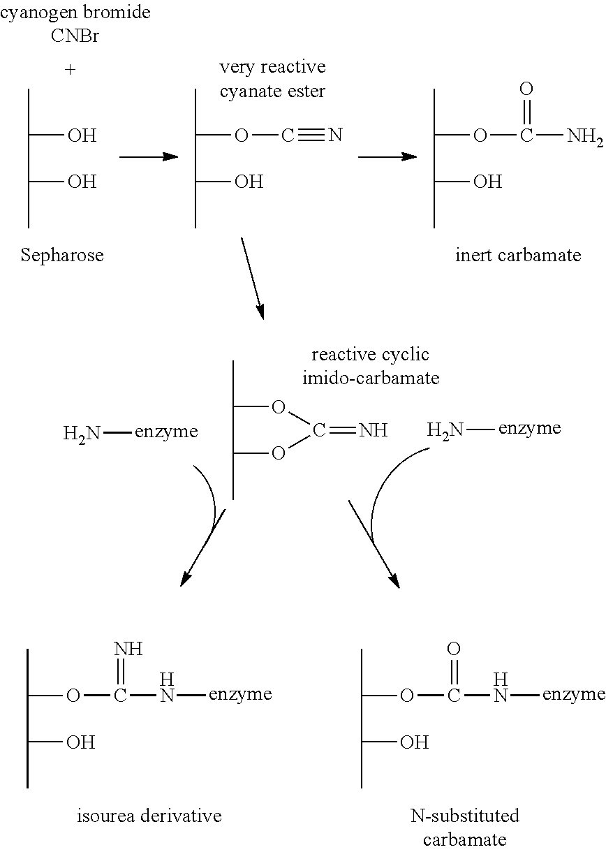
N[enzyme].CC1OC(=N)OC1C.N[enzyme].CC(OC(N[enzyme])=N)C(O)C.CC(OC(N[enzyme])=O)C(O)C.CC(O)C(O)C.CC(OC#N)C(O)C.CC(OC(N)=O)C(O)C
